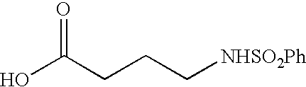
OC(CCC[NHSO2Ph])=O
